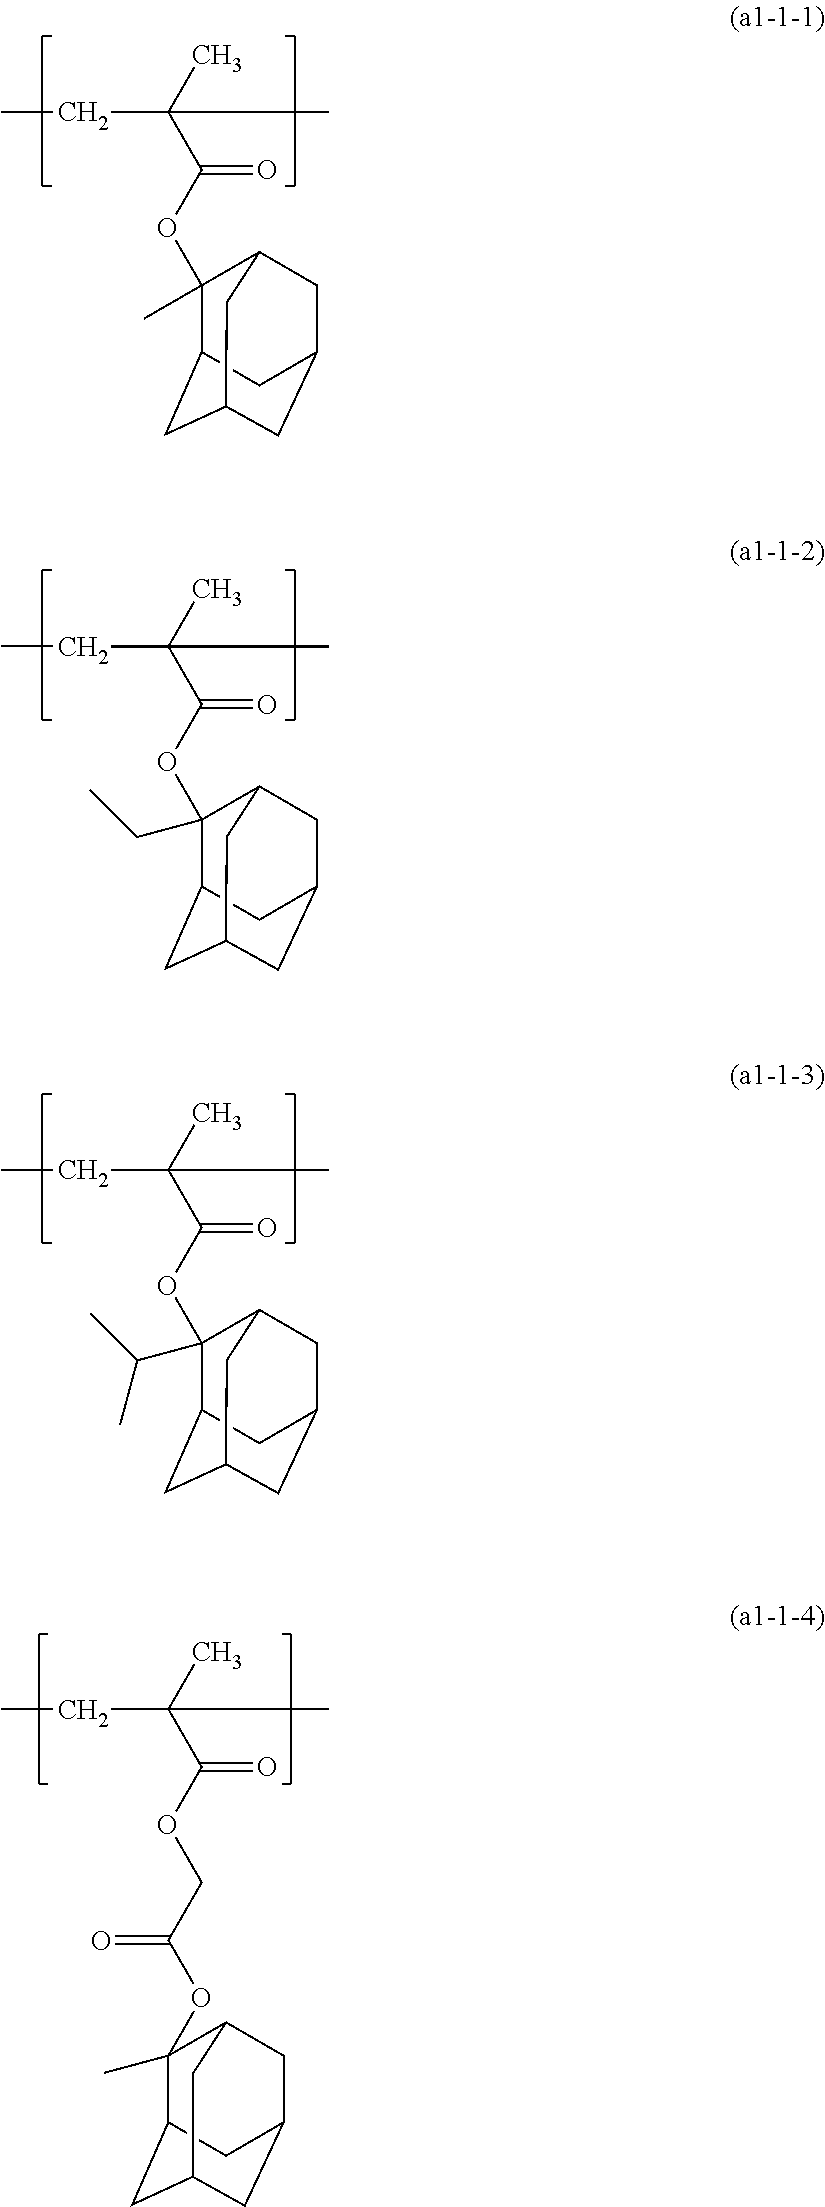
C1(C)(OC(C(C)(CC)C)=O)C2CC3CC(CC1C3)C2.C1(CC)(OC(C(C)(CC)C)=O)C2CC3CC(CC1C3)C2.C1(C(C)C)(OC(C(C)(CC)C)=O)C2CC3CC(CC1C3)C2.O(C(C(C)(CC)C)=O)CC(OC1(C)C2CC3CC(CC1C3)C2)=O
